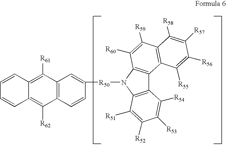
C12=C(C=CC([R50]N3C4=C(C5=C3C([R60])=C([R59])C3=C5C([R55])=C([R56])C([R57])=C3[R58])C([R54])=C([R53])C([R52])=C4[R51])=C1)C([R62])=C1C(=C2[R61])C=CC=C1
